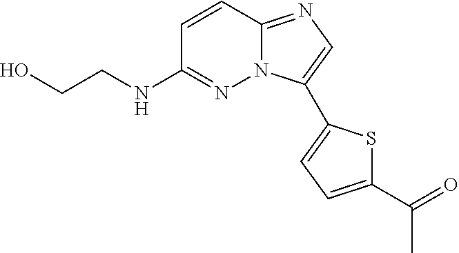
C1=CC2=NC=C(C3=CC=C(C(=O)C)S3)N2N=C1NCCO
